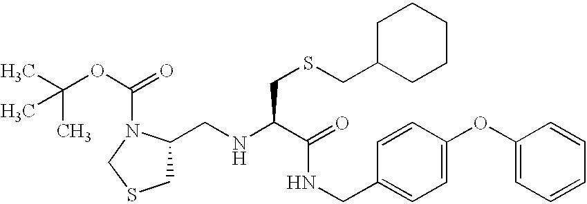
CC(OC(=O)N1C(CNC(C(=O)NCC2=CC=C(OC3=CC=CC=C3)C=C2)CSCC2CCCCC2)CSC1)(C)C
